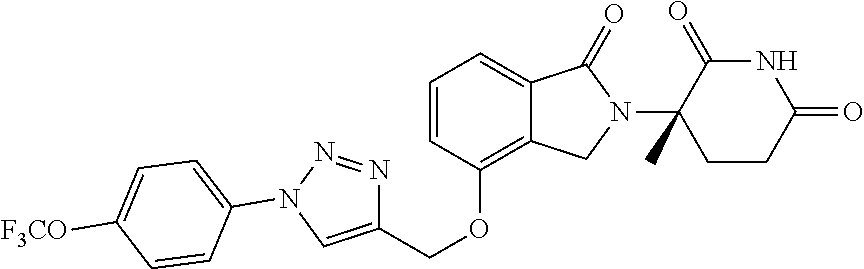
C1=CC(N2N=NC(COC3=C4C(=CC=C3)C(=O)N(C3(C)C(=O)NC(=O)CC3)C4)=C2)=CC=C1[F3CO]
